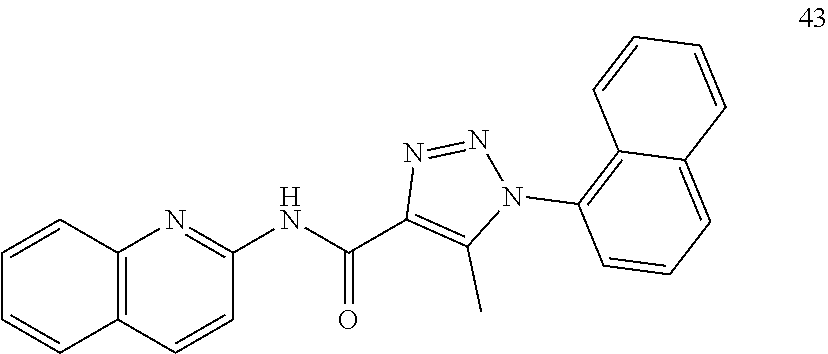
C1(NC(C2=C(C)N(C3=C4C(=CC=C3)C=CC=C4)N=N2)=O)=NC2=C(C=C1)C=CC=C2
